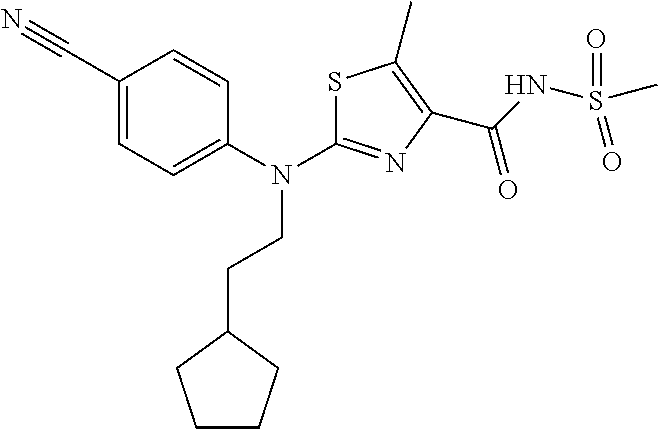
C1(C#N)=CC=C(N(CCC2CCCC2)C2=NC(C(=O)NS(C)(=O)=O)=C(C)S2)C=C1
